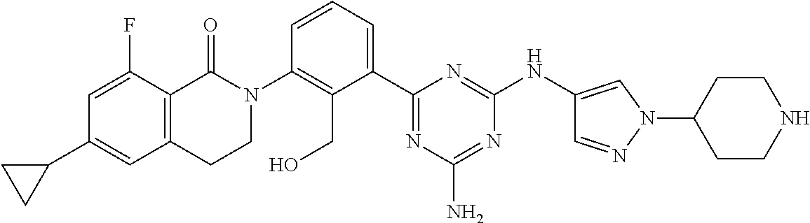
C1(C2=CC3=C(C(F)=C2)C(=O)N(C2=C(CO)C(C4=NC(N)=NC(NC5=CN(C6CCNCC6)N=C5)=N4)=CC=C2)CC3)CC1
